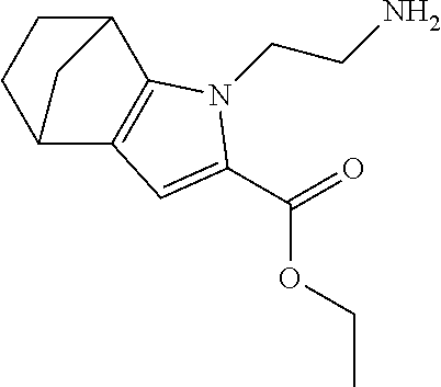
C(=O)(OCC)C1=CC2=C(C3CCC2C3)N1CCN
